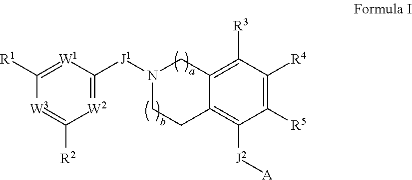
[W3]1=C([R2])[W2]=C([J1]N2CCC3=C([J2][A])C([R5])=C([R4])C([R3])=C3C2)[W1]=C1[R1]
